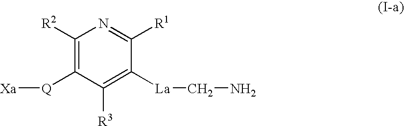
C1([R2])=C([Q][Xa])C([R3])=C([La]CN)C([R1])=N1
